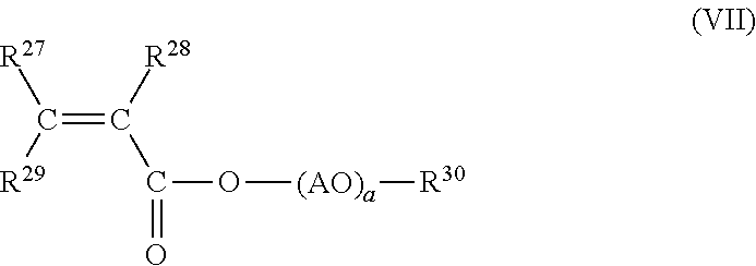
C(=C([R28])C(O[(AO)a][R30])=O)([R29])[R27]
